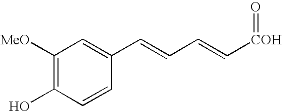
C1([MeO])=C(O)C=CC(C=CC=C[COH]=O)=C1
